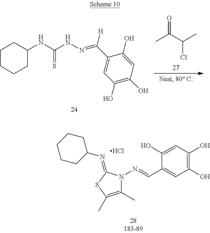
CC(C(C)Cl)=O.C1CCCC(NC(=S)NN=C(C2=CC(O)=C(O)C=C2O)[H])C1.C1(O)=CC(O)=C(O)C=C1C=NN1C(C)=C(C)SC1=NC1CCCCC1.Cl
